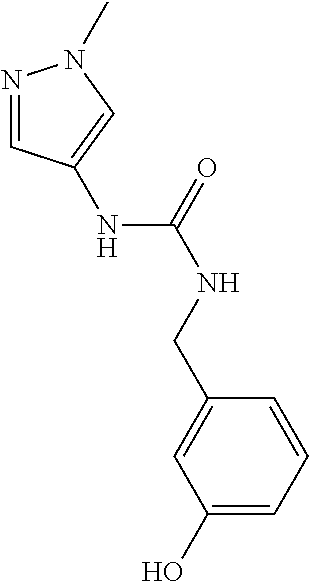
C1(O)=CC=CC(CNC(=O)NC2=CN(C)N=C2)=C1
